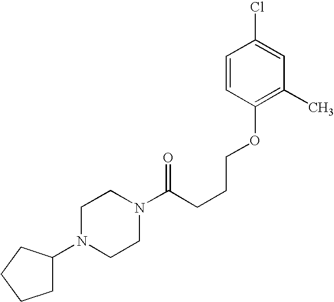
C(CCCOC1=C(C)C=C(Cl)C=C1)(=O)N1CCN(C2CCCC2)CC1
